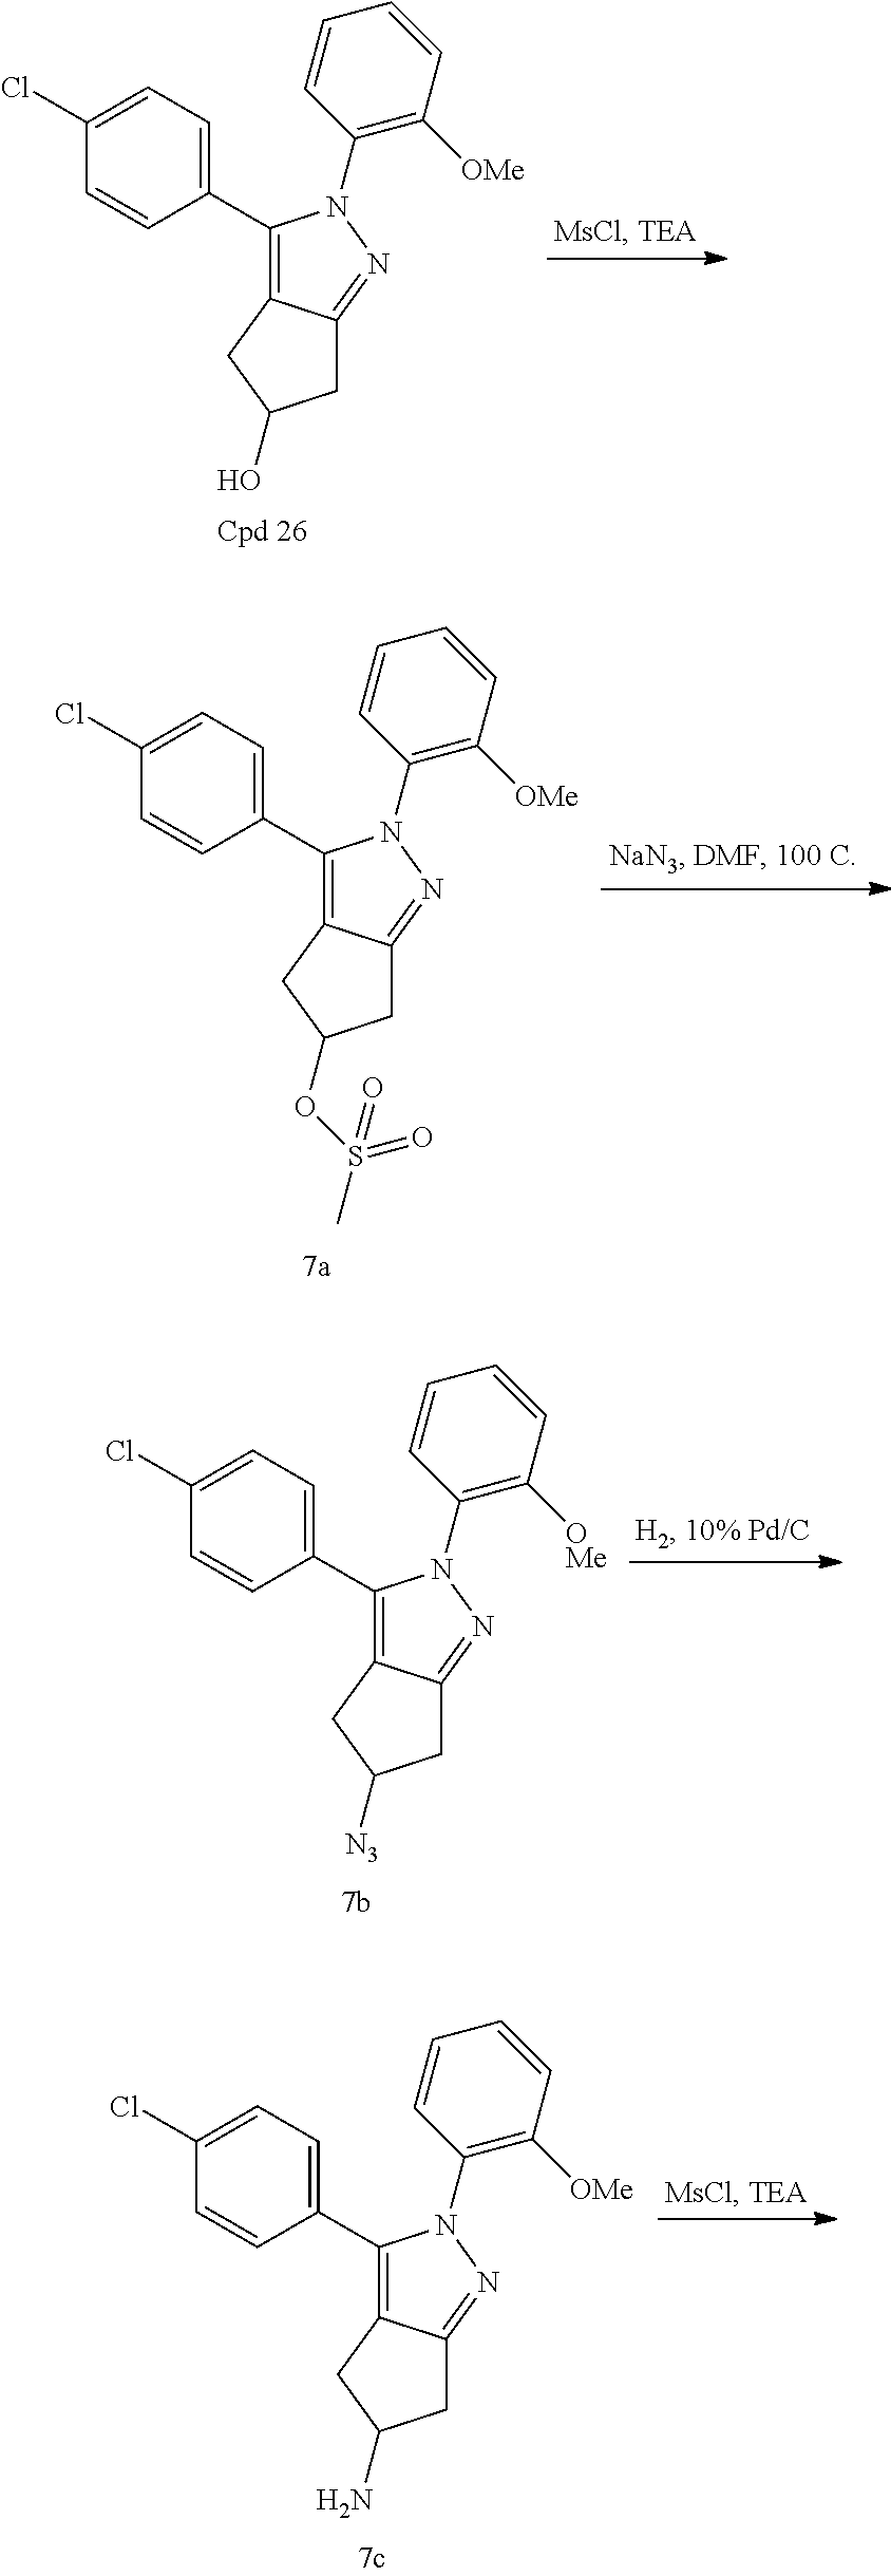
C1(Cl)=CC=C(C2=C3C(=NN2C2=C([OMe])C=CC=C2)CC(O)C3)C=C1.C1(Cl)=CC=C(C2=C3C(=NN2C2=C([OMe])C=CC=C2)CC(OS(=O)(=O)C)C3)C=C1.C1(Cl)=CC=C(C2=C3C(=NN2C2=C([OMe])C=CC=C2)CC([N3])C3)C=C1.C1(Cl)=CC=C(C2=C3C(=NN2C2=C([OMe])C=CC=C2)CC(N)C3)C=C1
